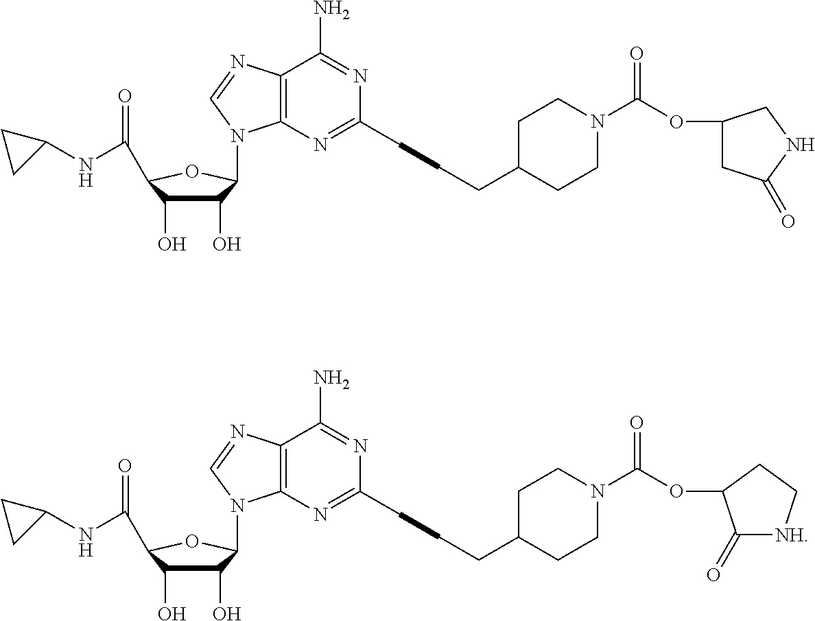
N(C1CC1)C(=O)C1C(O)C(O)C(N2C3=C(N=C2)C(N)=NC(CCCC2CCN(C(OC4CC(=O)NC4)=O)CC2)=N3)O1.N(C1CC1)C(=O)C1C(O)C(O)C(N2C3=C(N=C2)C(N)=NC(CCCC2CCN(C(OC4C(=O)[NH]CC4)=O)CC2)=N3)O1
